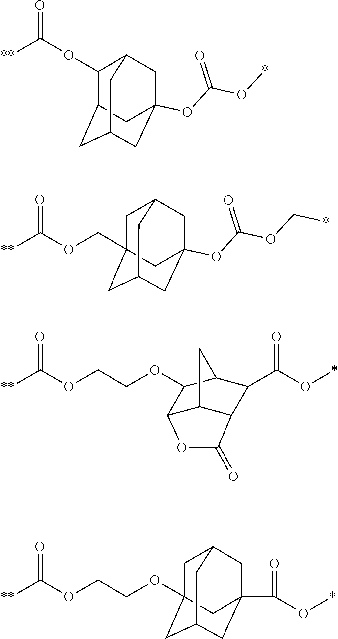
C1(OC([**])=O)C2CC3(OC(O*)=O)CC(CC1C3)C2.C1C2CC3(OC(OC*)=O)CC(CC1(COC([**])=O)C3)C2.C12C3C(C(C(O*)=O)C(C1OCCOC([**])=O)C3)C(=O)O2.O(CCOC([**])=O)C12CC3CC(C(=O)O*)(CC(C1)C3)C2
